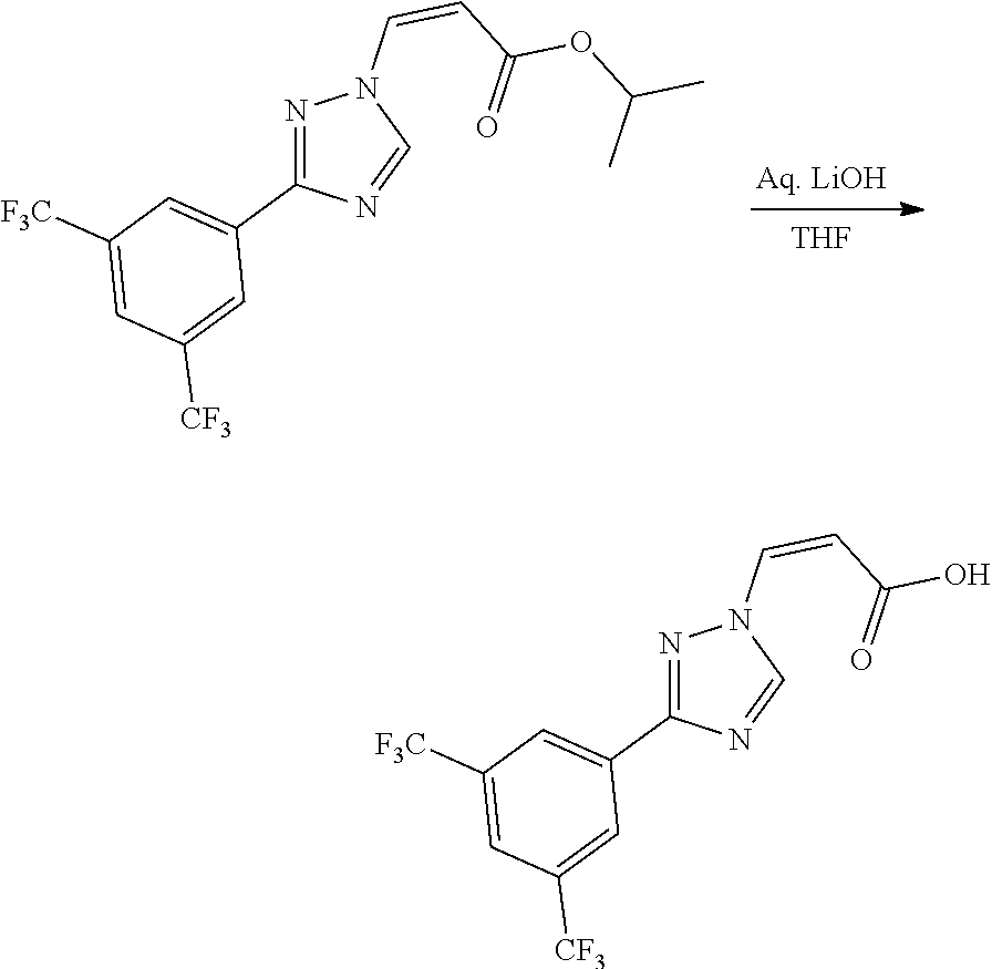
[THF].N1=C(C2=CC([F3C])=CC([CF3])=C2)N=CN1C=CC(OC(C)C)=O.N1=C(C2=CC([F3C])=CC([CF3])=C2)N=CN1C=CC(O)=O
